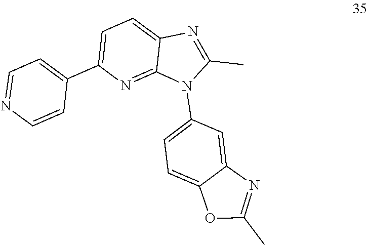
C1=C(C2=CC=NC=C2)N=C2C(=C1)N=C(C)N2C1=CC=C2C(=C1)N=C(C)O2
